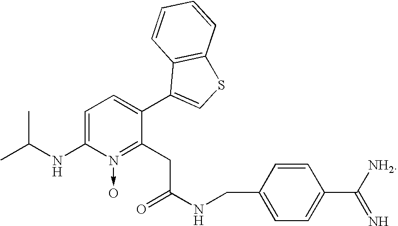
C1=C(NC(C)C)N(->O)=C(CC(NCC2=CC=C(C([NH2])=N)C=C2)=O)C(C2=CSC3=C2C=CC=C3)=C1
